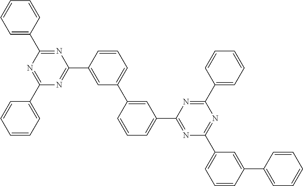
C1=CC(C2=NC(C3=CC=CC=C3)=NC(C3=CC=CC=C3)=N2)=CC(C2=CC(C3=NC(C4=CC=CC(C5=CC=CC=C5)=C4)=NC(C4=CC=CC=C4)=N3)=CC=C2)=C1
